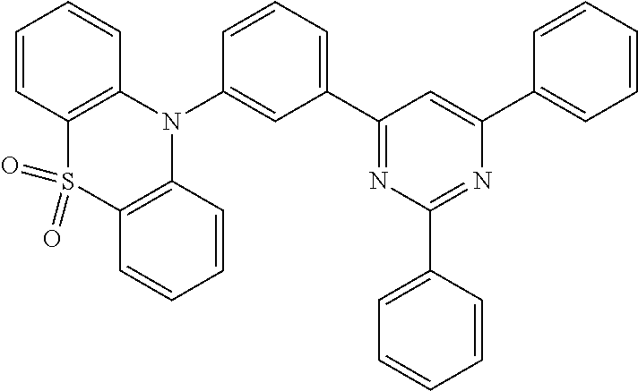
C1(C2=NC(C3=CC=CC=C3)=NC(C3=CC=CC=C3)=C2)=CC=CC(N2C3=C(S(=O)(=O)C4=C2C=CC=C4)C=CC=C3)=C1
